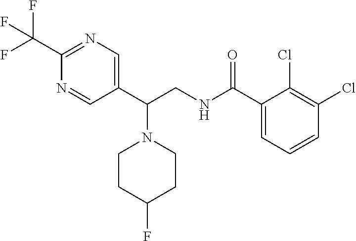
C1CC(F)CCN1C(C1=CN=C(C(F)(F)F)N=C1)CNC(C1=CC=CC(Cl)=C1Cl)=O
